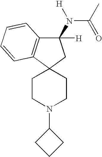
C1CN(C2CCC2)CCC12CC(N(C(=O)C)[H])([H])C1=C2C=CC=C1
